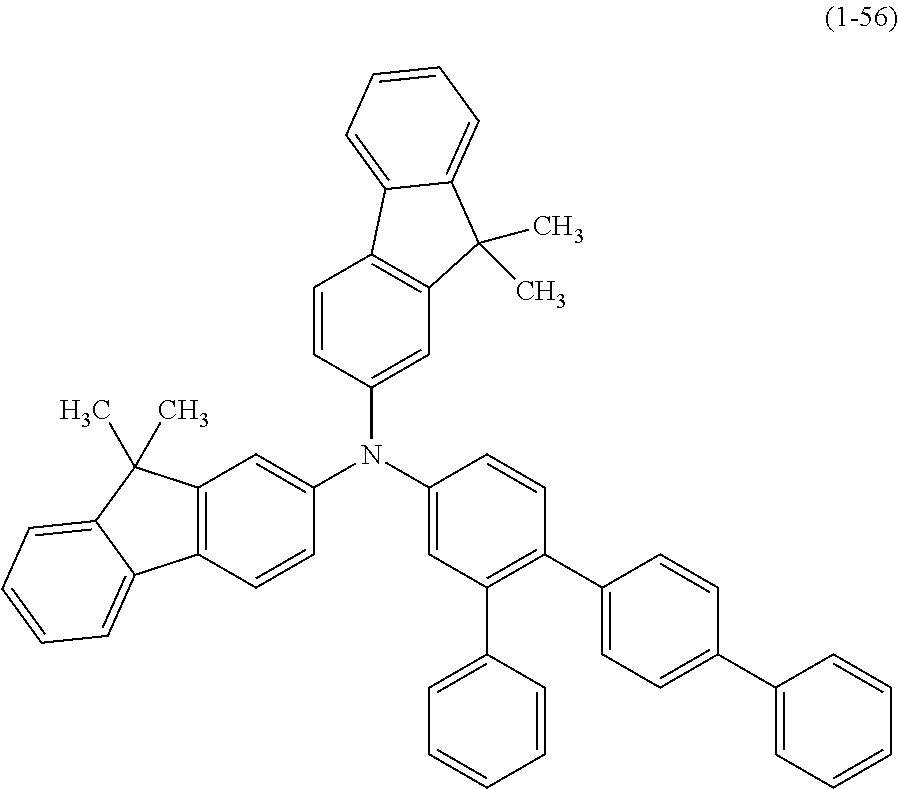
C1(N(C2=CC(C3=CC=CC=C3)=C(C3=CC=C(C4=CC=CC=C4)C=C3)C=C2)C2=CC3=C(C=C2)C2=CC=CC=C2C3(C)C)=CC2=C(C=C1)C1=CC=CC=C1C2(C)C
